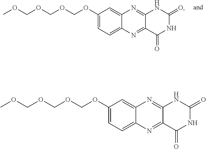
C12=NC3=CC=C(OCOCOCOC)C=C3N=C1NC(=O)NC2=O.C12=NC3=CC=C(OCOCOCOC)C=C3N=C1NC(=O)NC2=O
